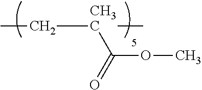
O(C(=O)[CH3C](CC)C)C
